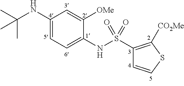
C1(NC(C)(C)C)=CC=C(NS(C2=C([CO2Me])SC=C2)(=O)=O)C([OMe])=C1
